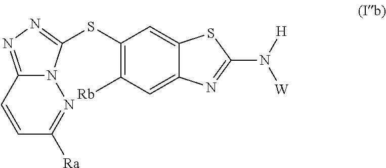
C1=CC2=NN=C(SC3=C([Rb])C=C4C(=C3)SC(N([H])[W])=N4)N2N=C1[Ra]
